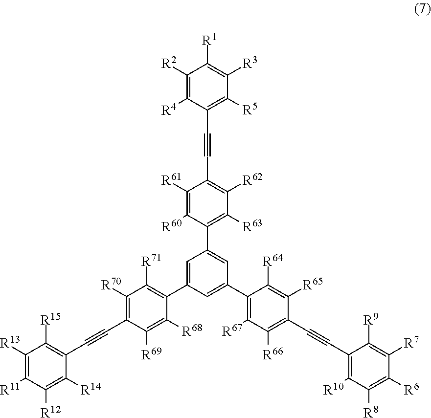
C1([R2])=C([R4])C(C#CC2=C([R62])C([R63])=C(C3=CC(C4=C([R67])C([R66])=C(C#CC5=C([R10])C([R8])=C([R6])C([R7])=C5[R9])C([R65])=C4[R64])=CC(C4=C([R71])C([R70])=C(C#CC5=C([R15])C([R13])=C([R11])C([R12])=C5[R14])C([R69])=C4[R68])=C3)C([R60])=C2[R61])=C([R5])C([R3])=C1[R1]
